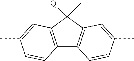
C12=C(C=C(C)C=C1)C([Q])(C)C1=C2C=CC(C)=C1
